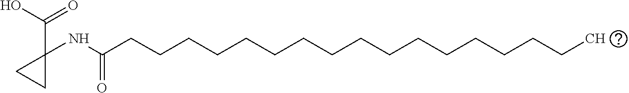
C1(NC(CCCCCCCCCCCCCCCCC)=O)(C(=O)O)CC1
